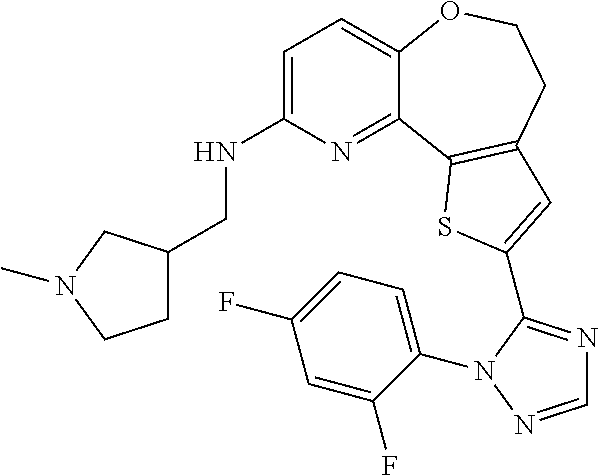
C1=C(NCC2CCN(C)C2)N=C2C(=C1)OCCC1=C2SC(C2=NC=NN2C2=CC=C(F)C=C2F)=C1
